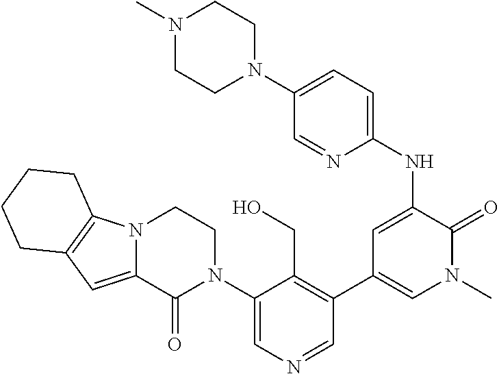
C1(N2CCN3C(=CC4=C3CCCC4)C2=O)=CN=CC(C2=CN(C)C(=O)C(NC3=CC=C(N4CCN(C)CC4)C=N3)=C2)=C1CO
